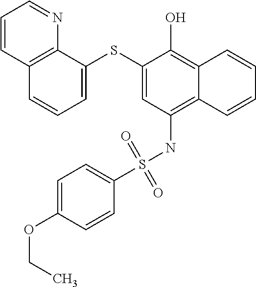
C1=C(SC2=CC(NS(C3=CC=C(OCC)C=C3)(=O)=O)=C3C(=C2O)C=CC=C3)C2=C(C=C1)C=CC=N2
